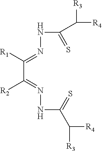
[R3]C([R4])C(=S)NN=C(C([R2])=NNC(C([R3])[R4])=S)[R1]
